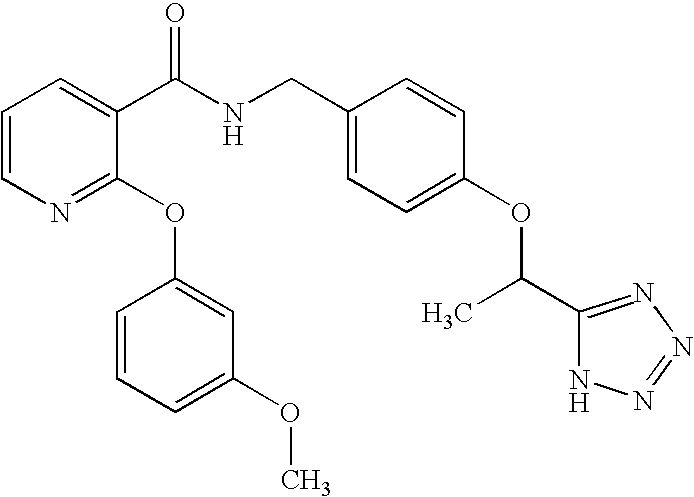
C1=CN=C(OC2=CC(OC)=CC=C2)C(C(NCC2=CC=C(OC(C)C3=NN=NN3)C=C2)=O)=C1
